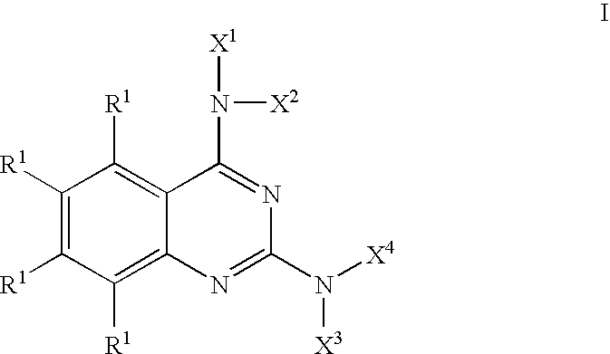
C1([R1])=C([R1])C([R1])=C2C(=C1[R1])C(N([X1])[X2])=NC(N([X4])[X3])=N2
